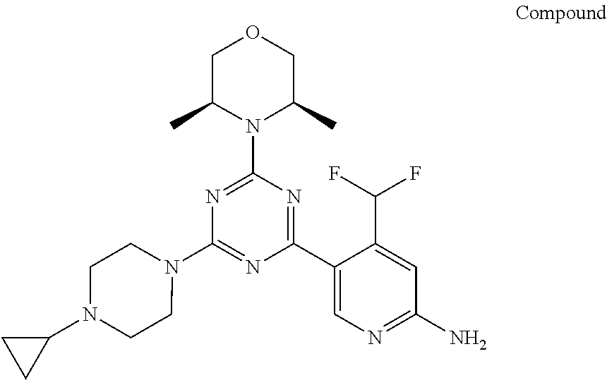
C1(N2CCN(C3CC3)CC2)=NC(C2=CN=C(N)C=C2C(F)F)=NC(N2C(C)COCC2C)=N1
